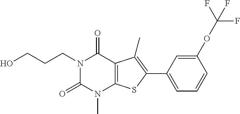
N1(CCCO)C(=O)N(C)C2=C(C1=O)C(C)=C(C1=CC=CC(OC(F)(F)F)=C1)S2
